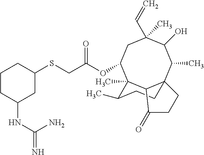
C1CC(NC(=N)N)CC(SCC(OC2C3(C)C4C(C(C)C(O)C(C)(C=C)C2)(CCC3C)CCC4=O)=O)C1
